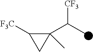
C1(C(C)[CF3])(C)C([F3C])C1
